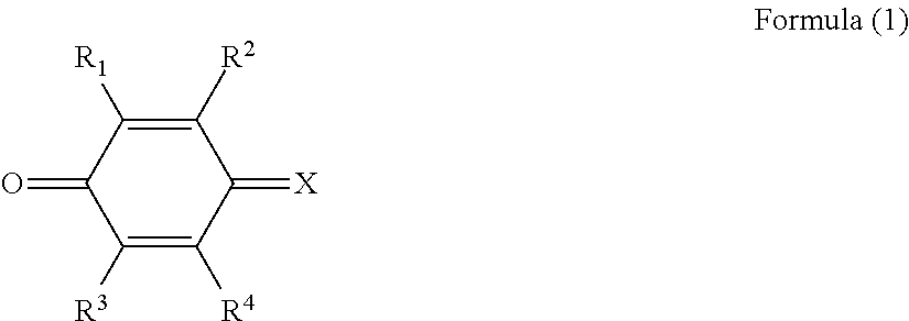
C1([R3])=C([R4])C(=[X])C([R2])=C([R1])C1=O
